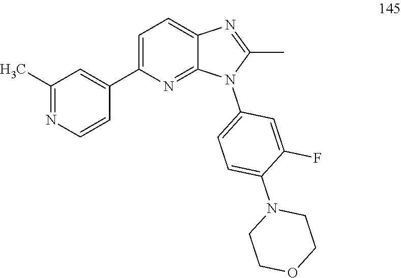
C1(C)=NC=CC(C2=CC=C3C(=N2)N(C2=CC=C(N4CCOCC4)C(F)=C2)C(C)=N3)=C1
